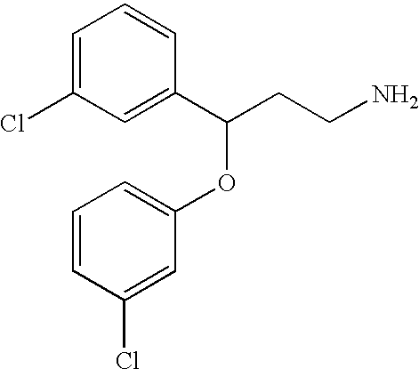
C1=C(Cl)C=C(C(CCN)OC2=CC=CC(Cl)=C2)C=C1
